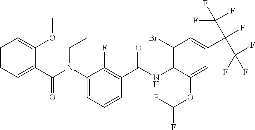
C1=CC=C(C(N(C2=CC=CC(C(NC3=C(Br)C=C(C(C(F)(F)F)(C(F)(F)F)F)C=C3OC(F)F)=O)=C2F)CC)=O)C(OC)=C1
